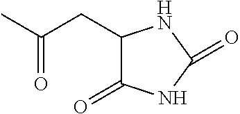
CC(CC1C(=O)NC(=O)N1)=O
